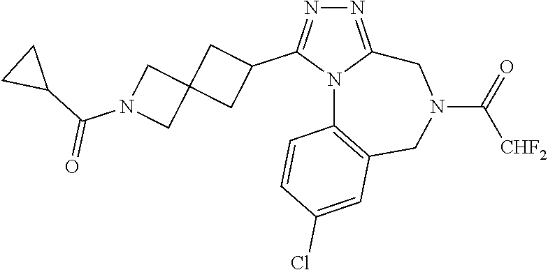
N1=C2N(C(C3CC4(C3)CN(C(C3CC3)=O)C4)=N1)C1=C(CN(C(=O)[CHF2])C2)C=C(Cl)C=C1
